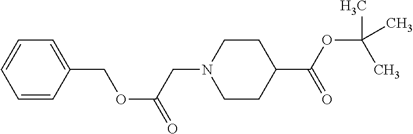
C1=CC(COC(=O)CN2CCC(C(OC(C)(C)C)=O)CC2)=CC=C1
